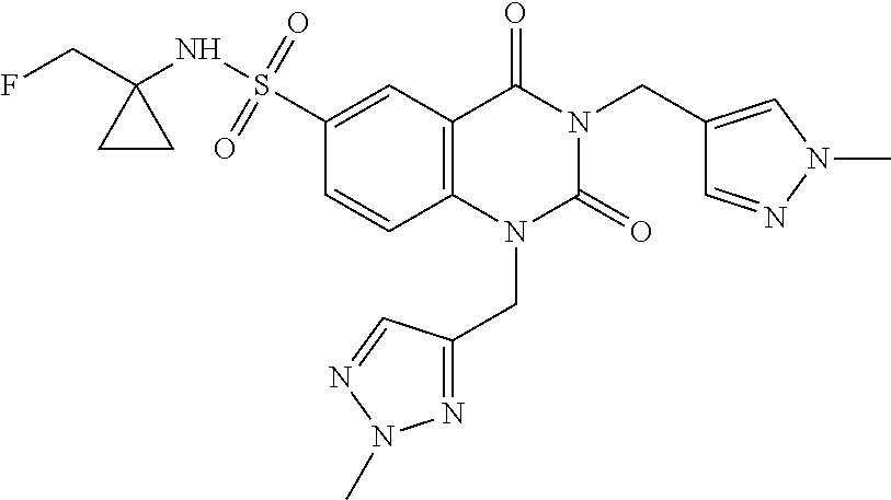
C12=C(C=C(S(NC3(CF)CC3)(=O)=O)C=C1)C(=O)N(CC1=CN(C)N=C1)C(=O)N2CC1=NN(C)N=C1
